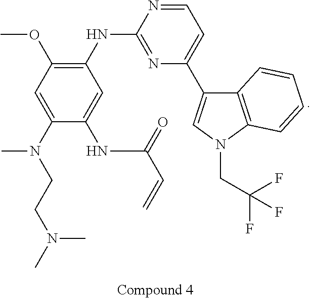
N1=CC=C(C2=CN(CC(F)(F)F)C3=C2C=CC=C3)N=C1NC1=C(OC)C=C(N(C)CCN(C)C)C(NC(C=C)=O)=C1
